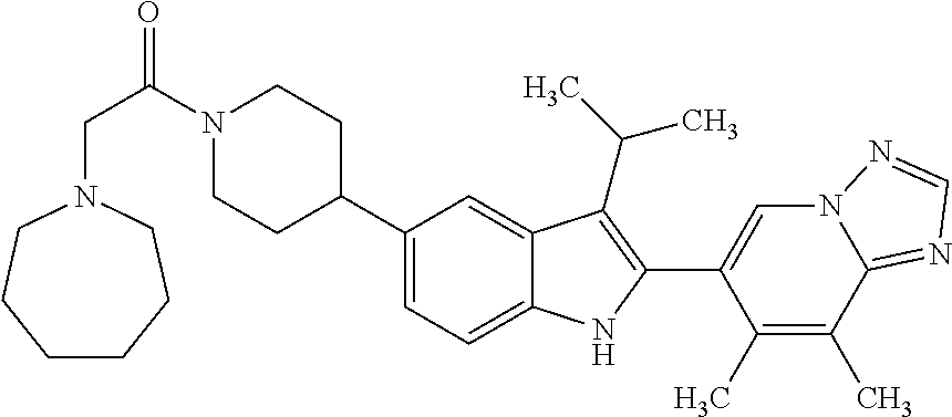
N1(C(CN2CCCCCC2)=O)CCC(C2=CC=C3C(=C2)C(C(C)C)=C(C2=CN4C(=NC=N4)C(C)=C2C)N3)CC1
